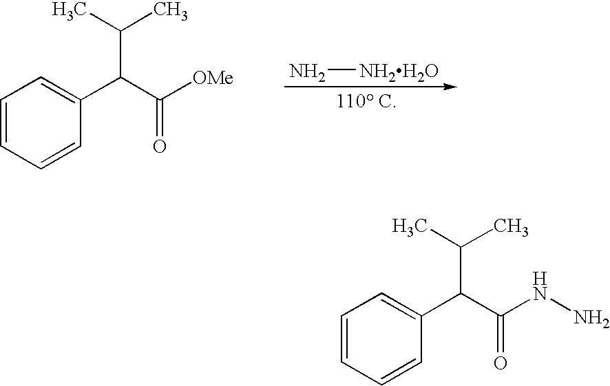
C1=CC=CC(C(C([OMe])=O)C(C)C)=C1.N[NH2H2O].C1=CC=CC(C(C(NN)=O)C(C)C)=C1
